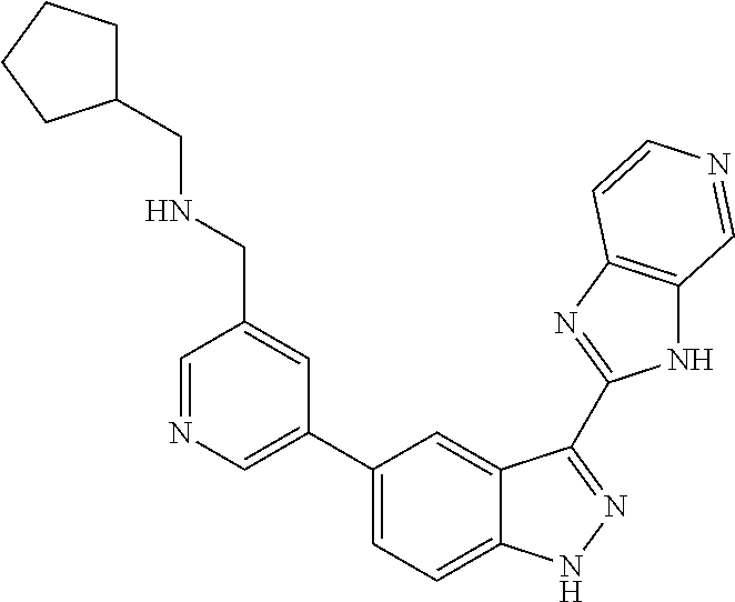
C1(C2=CN=CC(CNCC3CCCC3)=C2)=CC=C2C(=C1)C(C1=NC3=C(N1)C=NC=C3)=NN2
